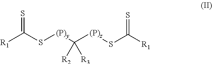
S=C(S[(P)y]C([(P)z]SC(=S)[R1])([R3])[R2])[R1]
